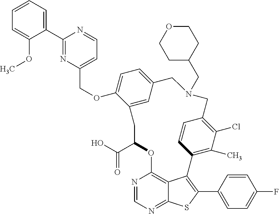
C1(C2=NC(COC3=CC=C4C=C3CC(C(O)=O)OC3=C5C(=NC=N3)SC(C3=CC=C(F)C=C3)=C5C3=C(C)C(Cl)=C(C=C3)CN(CC3CCOCC3)C4)=CC=N2)=CC=CC=C1OC
